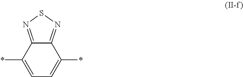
C12=NSN=C1C(*)=CC=C2*
